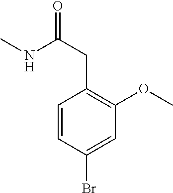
COC1=C(CC(NC)=O)C=CC(Br)=C1
